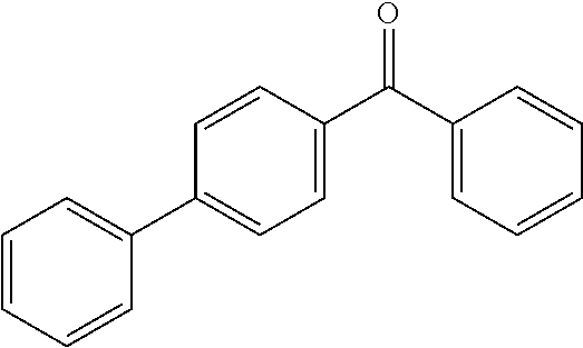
C1=CC=CC=C1C1=CC=C(C(C2=CC=CC=C2)=O)C=C1
